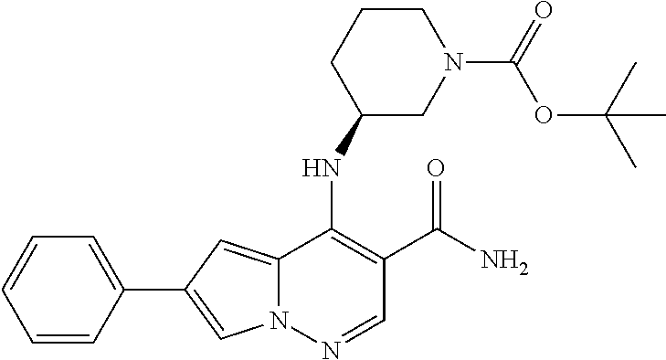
C1(C2=CN3C(=C2)C(NC2CN(C(=O)OC(C)(C)C)CCC2)=C(C(N)=O)C=N3)=CC=CC=C1
